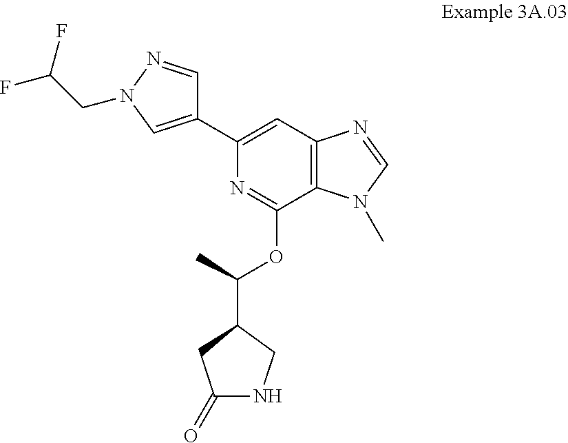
C1(C2=CN(CC(F)F)N=C2)=CC2=C(C(OC(C)C3CC(=O)NC3)=N1)N(C)C=N2
